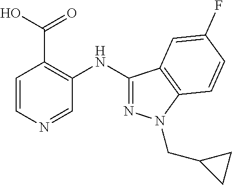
C1=CN=CC(NC2=NN(CC3CC3)C3=C2C=C(F)C=C3)=C1C(O)=O
